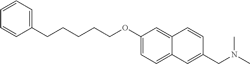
C1(OCCCCCC2=CC=CC=C2)=CC=C2C(=C1)C=CC(CN(C)C)=C2
